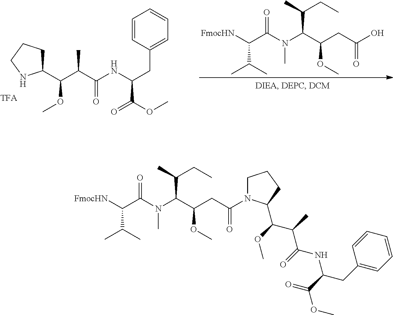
C1(C(C(C(NC(CC2=CC=CC=C2)C(=O)OC)=O)C)OC)CCCN1.[FmocHN]C(C(N(C(C(CC(O)=O)OC)C(C)CC)C)=O)C(C)C.[FmocHN]C(C(N(C(C(CC(=O)N1CCCC1C(C(C(NC(CC1=CC=CC=C1)C(=O)OC)=O)C)OC)OC)C(C)CC)C)=O)C(C)C
